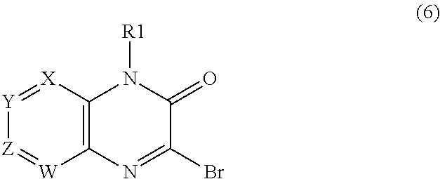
[Y]1=[X]C2=C([W]=[Z]1)N=C(Br)C(=O)N2[R1]
